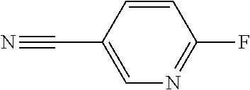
N#CC1=CN=C(F)C=C1
